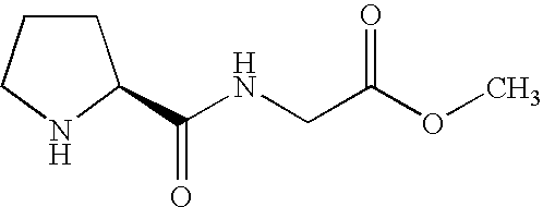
C1CCNC1C(NCC(OC)=O)=O
